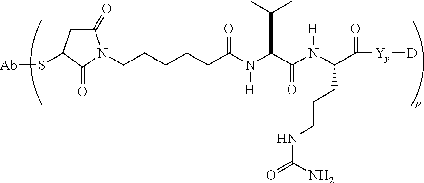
C(N(C(C(N(C(C([Yy][D])=O)CCCNC(=O)N)[H])=O)C(C)C)[H])(CCCCCN1C(=O)CC(S[Ab])C1=O)=O
